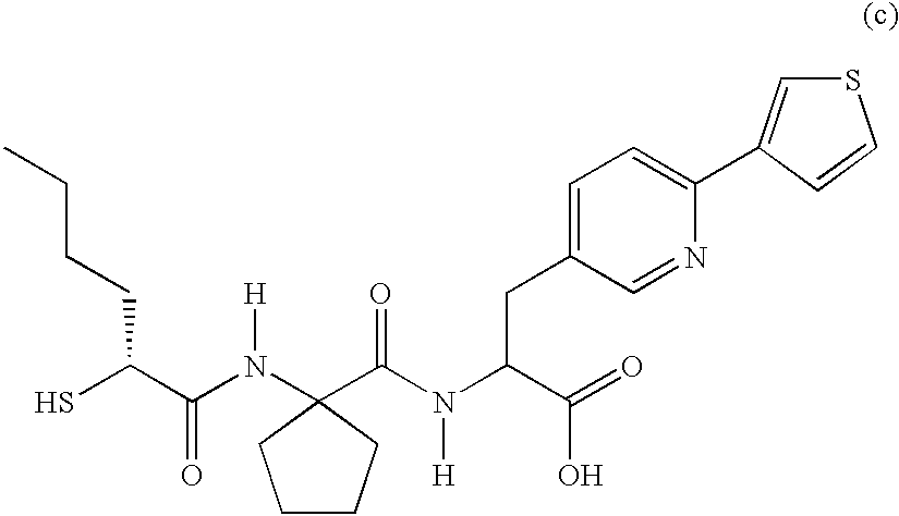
SC(C(N(C1(C(N(C(C(=O)O)CC2=CC=C(C3=CSC=C3)N=C2)[H])=O)CCCC1)[H])=O)CCCC
